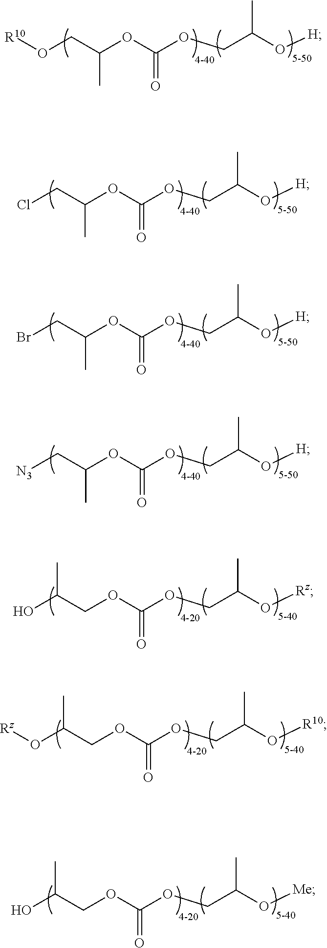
C(OC(OCC(O[H])C)=O)(CCl)C.C(OC(OCC(O[H])C)=O)(CO[R10])C.C(OC(OCC(O[H])C)=O)(CBr)C.C(OC(OCC(O[H])C)=O)(C[N3])C.C(OC(OCC(O[Rz])C)=O)C(O)C.C(OC(OCC(O[R10])C)=O)C(O[Rz])C.C(OC(OCC(O[Me])C)=O)C(O)C
